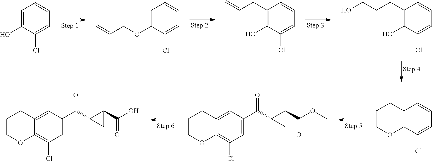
C1=C(O)C(Cl)=CC=C1.C1=C(OCC=C)C(Cl)=CC=C1.C1(CC=C)=C(O)C(Cl)=CC=C1.C1(CCCO)=C(O)C(Cl)=CC=C1.C12=CC(C(=O)C3CC3C(=O)OC)=CC(Cl)=C1OCCC2.C12=C(C(Cl)=CC=C1)OCCC2.C12=CC(C(=O)C3CC3C(=O)O)=CC(Cl)=C1OCCC2
